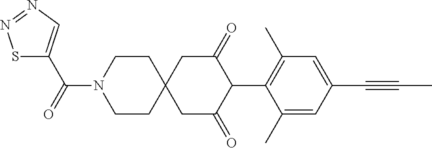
C1CN(C(=O)C2=CN=NS2)CCC12CC(=O)C(C1=C(C)C=C(C#CC)C=C1C)C(=O)C2
